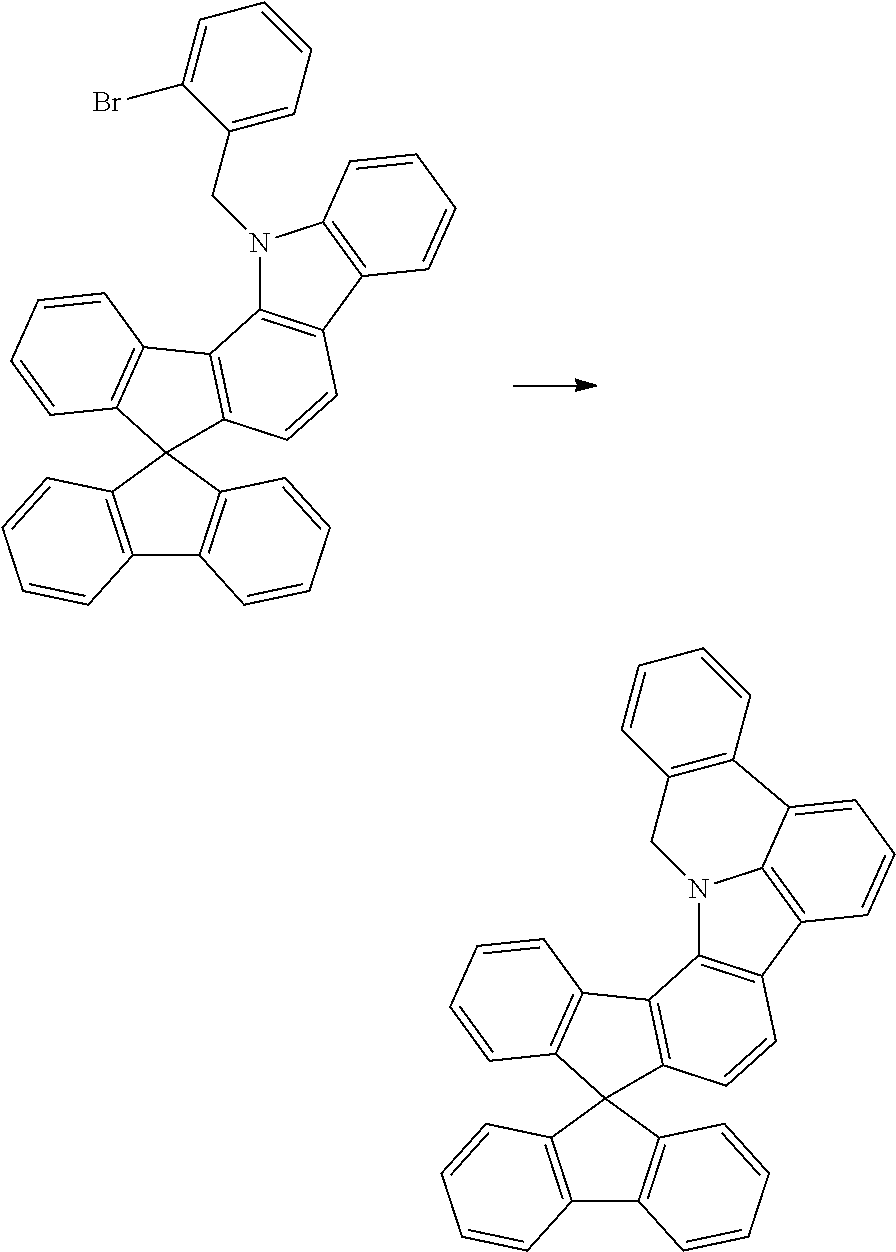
C12=C(C3(C4=C1C=CC=C4)C1=C(C4=C3C=CC=C4)C3=C(C=C1)C1=C(N3CC3=CC=CC=C3Br)C=CC=C1)C=CC=C2.C12=C(C3(C4=C1C=CC=C4)C1=C(C4=C3C=CC=C4)C3=C(C=C1)C1=C4N3CC3=C(C4=CC=C1)C=CC=C3)C=CC=C2
